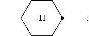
[H].C1CC(C)CCC1C
